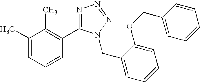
C1(C)=CC=CC(C2=NN=NN2CC2=CC=CC=C2OCC2=CC=CC=C2)=C1C
